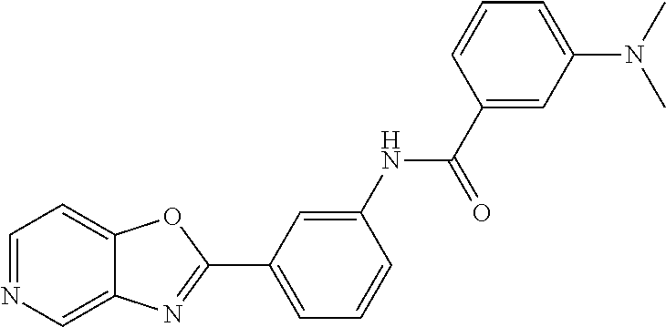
C1=NC=C2C(=C1)OC(C1=CC=CC(NC(C3=CC(N(C)C)=CC=C3)=O)=C1)=N2
